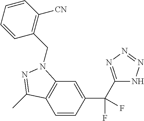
C1=CC(C(C2=NN=NN2)(F)F)=CC2=C1C(C)=NN2CC1=C([CN])C=CC=C1
